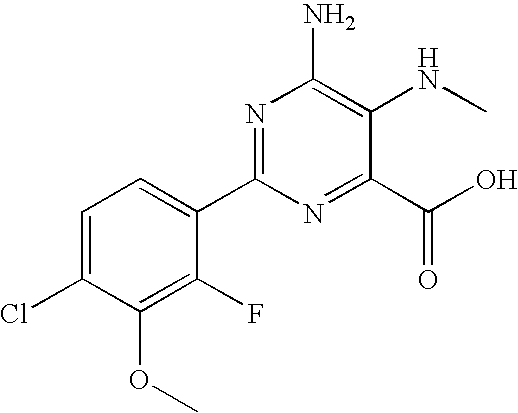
C1=C(Cl)C(OC)=C(F)C(C2=NC(N)=C(NC)C(C(O)=O)=N2)=C1
